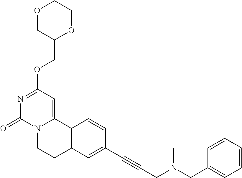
O1CC(COC2=NC(=O)N3C(=C2)C2=C(CC3)C=C(C#CCN(CC3=CC=CC=C3)C)C=C2)OCC1
